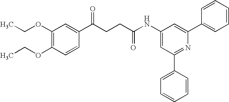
C1(OCC)=C(OCC)C=CC(C(CCC(NC2=CC(C3=CC=CC=C3)=NC(C3=CC=CC=C3)=C2)=O)=O)=C1
